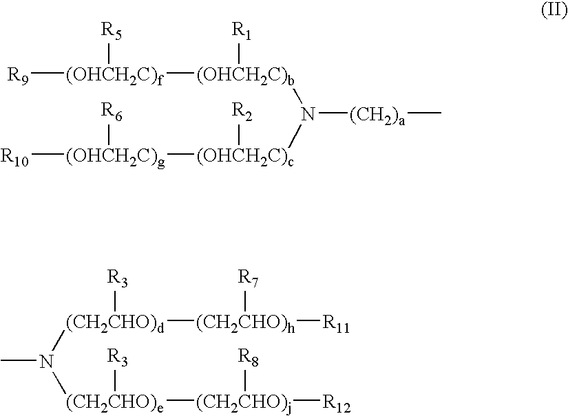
[R9][(OHCH2C)f]([(OHCH2C)b]([R1])N([(CH2)a]C)[(OHCH2C)c]([(OHCH2C)g]([R10])[R6])[R2])[R5].CN([(CH2CHO)d]([(CH2CHO)h]([R11])[R7])[R3])[(CH2CHO)e]([R3])[(CH2CHO)j]([R8])[R12]
